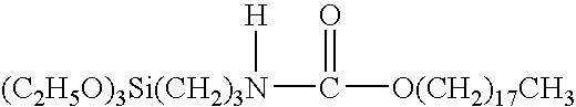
[H][(C2H5O)3Si(CH2)3N]C([O(CH2)17CH3])=O
